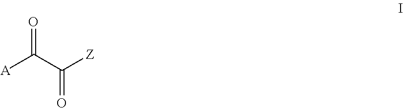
[A]C(=O)C(=O)[Z]
